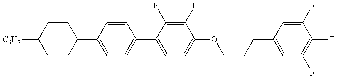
C1(C2=CC=C(C3=CC=C(OCCCC4=CC(F)=C(F)C(F)=C4)C(F)=C3F)C=C2)CCC([C3H7])CC1
